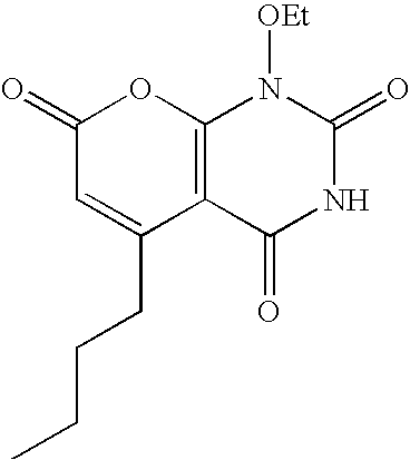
C12=C(C(=O)NC(=O)N1[OEt])C(CCCC)=CC(=O)O2
